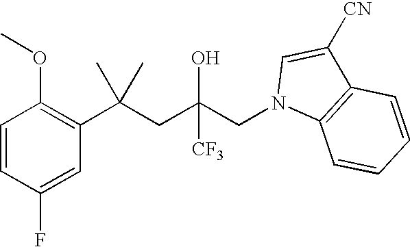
C1=CC(F)=CC(C(CC(CN2C=C([CN])C3=C2C=CC=C3)(O)[CF3])(C)C)=C1OC
